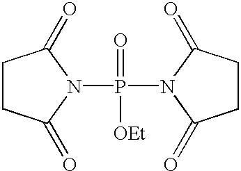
C1CC(=O)N(P(=O)([OEt])N2C(=O)CCC2=O)C1=O
